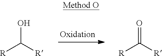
[R]C([R])O.[R]C([R])=O
